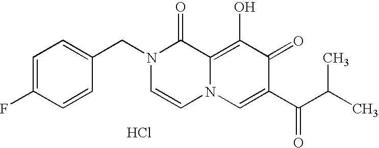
C1(CN2C=CN3C(=C(O)C(=O)C(C(C(C)C)=O)=C3)C2=O)=CC=C(F)C=C1.Cl
